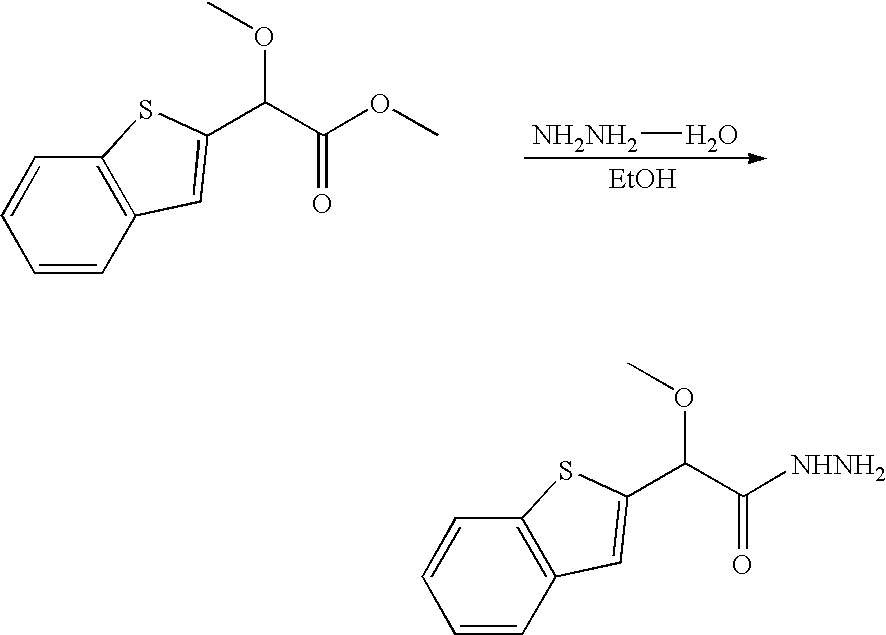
[NH2NH2]O.C1=CC2=C(C=C1)SC(C(C(OC)=O)OC)=C2.[EtOH].C1=CC2=C(C=C1)SC(C(C([NHNH2])=O)OC)=C2
